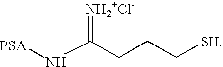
[PSA]NC(=[NH2+Cl-])CCC[SH]
